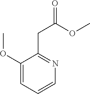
COC1=CC=CN=C1CC(=O)OC
